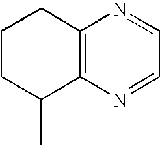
C1CC(C)C2=C(C1)N=CC=N2
